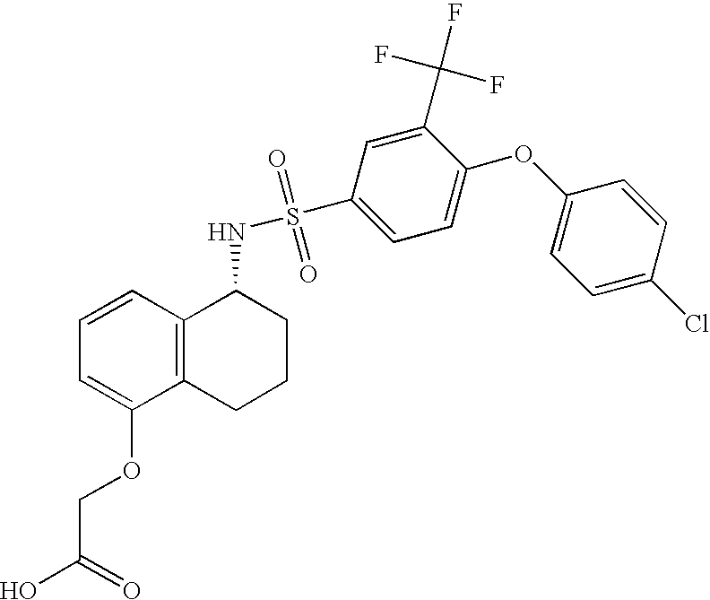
C1=CC2=C(C(OCC(O)=O)=C1)CCCC2NS(=O)(=O)C1=CC=C(OC2=CC=C(Cl)C=C2)C(C(F)(F)F)=C1
